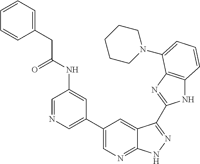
C1(C2=CN=CC(NC(CC3=CC=CC=C3)=O)=C2)=CN=C2C(=C1)C(C1=NC3=C(N1)C=CC=C3N1CCCCC1)=NN2
